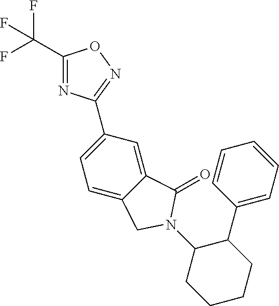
C1(C(F)(F)F)=NC(C2=CC=C3C(=C2)C(=O)N(C2CCCCC2C2=CC=CC=C2)C3)=NO1
